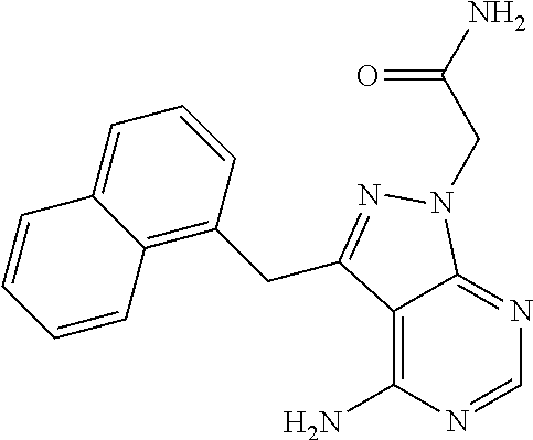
C12=C(N)N=CN=C1N(CC(N)=O)N=C2CC1=C2C(=CC=C1)C=CC=C2
